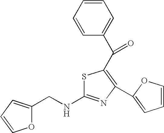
S1C(NCC2=CC=CO2)=NC(C2=CC=CO2)=C1C(C1=CC=CC=C1)=O
